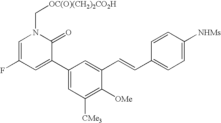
C1=C(F)C=C(C2=CC([CMe3])=C([OMe])C(C=CC3=CC=C([NHMs])C=C3)=C2)C(=O)N1C[OC(O)(CH2)2CO2H]
